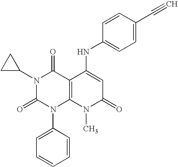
N1(C2CC2)C(=O)N(C2=CC=CC=C2)C2=C(C1=O)C(NC1=CC=C(C#C)C=C1)=CC(=O)N2C
